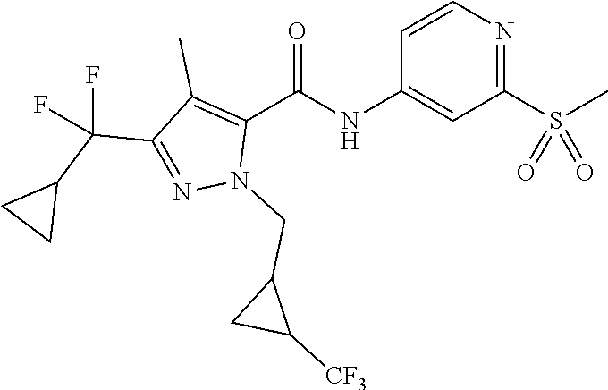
C1=CN=C(S(C)(=O)=O)C=C1NC(C1=C(C)C(C(C2CC2)(F)F)=NN1CC1CC1[CF3])=O
